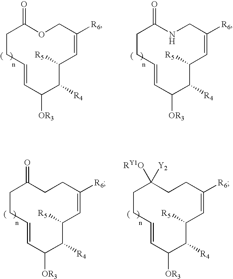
C1CC=CC([OR3])C([R4])C([R5])C=C([R6])COC1=O.C1CC=CC([OR3])C([R4])C([R5])C=C([R6])CNC1=O.C1CC=CC([OR3])C([R4])C([R5])C=C([R6])CCC1=O.C1CC=CC([OR3])C([R4])C([R5])C=C([R6])CCC1([RY1O])[Y2]
